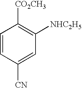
C1=CC([CN])=CC([NHC2H5])=C1[CO2CH3]
